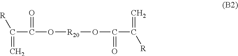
[R]C(=C)C(O[R20]OC(C([R])=C)=O)=O
